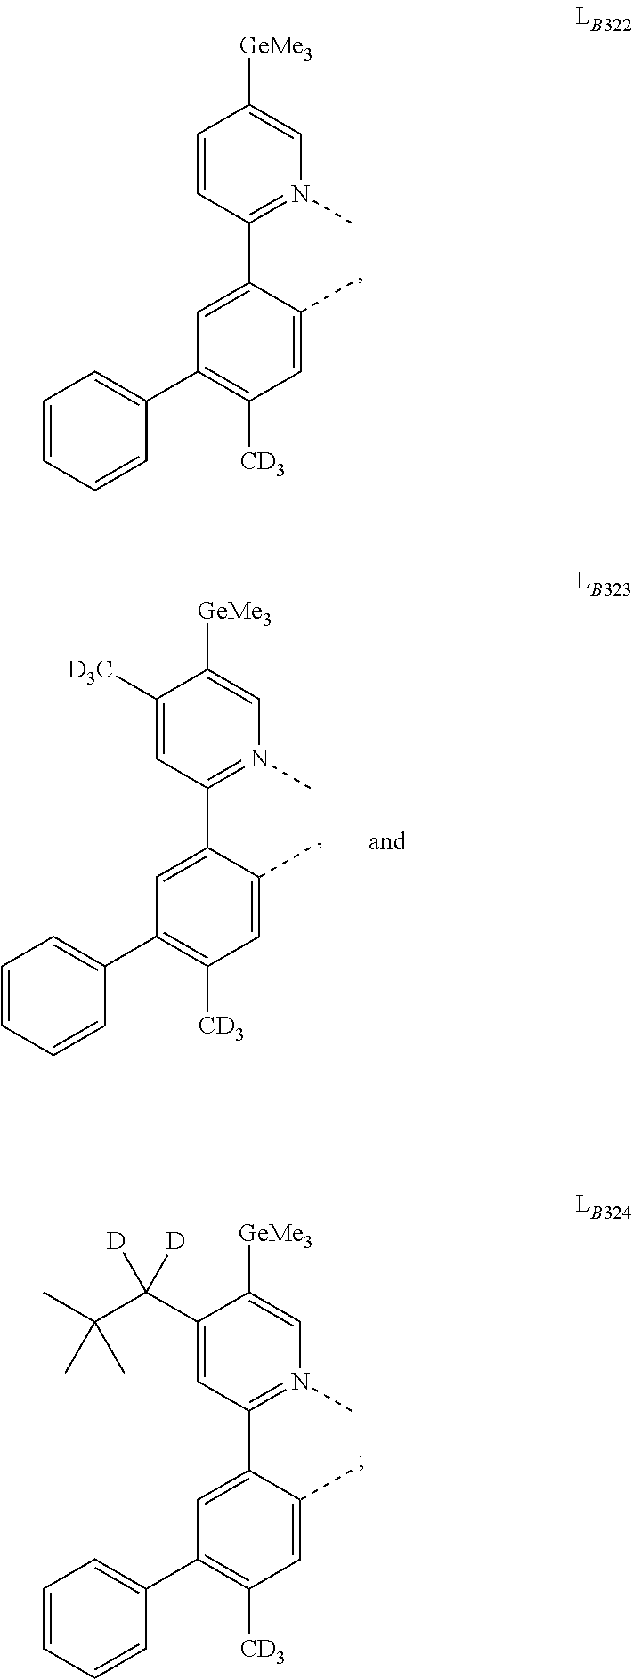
C1=C(C2=N(C)C=C([GeMe3])C(C(C(C)(C)C)([D])[D])=C2)C(C)=CC([CD3])=C1C1=CC=CC=C1.C1=C(C2=N(C)C=C([GeMe3])C=C2)C(C)=CC([CD3])=C1C1=CC=CC=C1.C1=C(C2=N(C)C=C([GeMe3])C([D3C])=C2)C(C)=CC([CD3])=C1C1=CC=CC=C1
